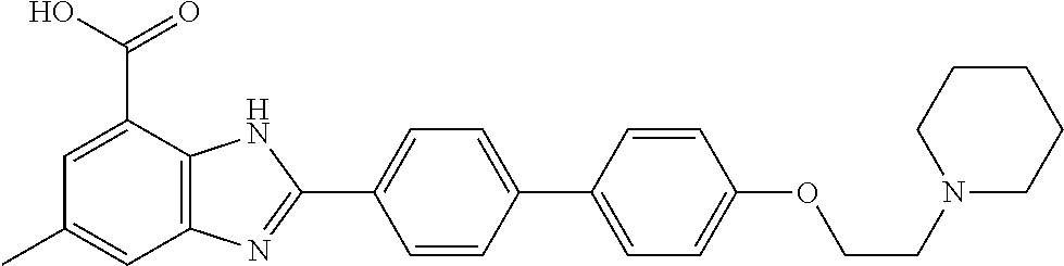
C1=CC(C2=CC=C(OCCN3CCCCC3)C=C2)=CC=C1C1=NC2=C(N1)C(C(O)=O)=CC(C)=C2
